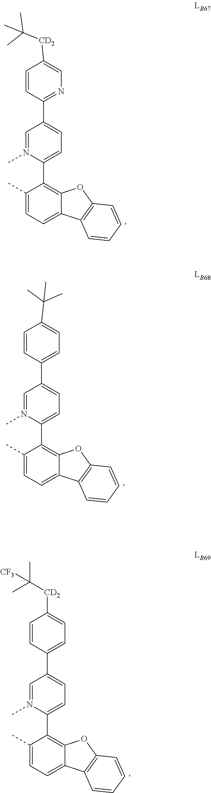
C1(C)=CC=C2C(=C1C1=CC=C(C3=CC=C(C(C)(C)C)C=C3)C=N1C)OC1=C2C=CC=C1.C1(C)=CC=C2C(=C1C1=CC=C(C3=NC=C([CD2]C(C)(C)C)C=C3)C=N1C)OC1=C2C=CC=C1.C1(C)=CC=C2C(=C1C1=CC=C(C3=CC=C([CD2]C(C)(C)[CF3])C=C3)C=N1C)OC1=C2C=CC=C1
